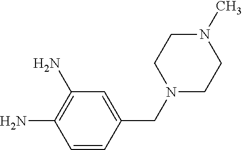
C(C1=CC(N)=C(N)C=C1)N1CCN(C)CC1
